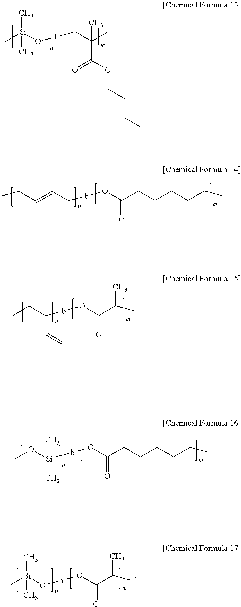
O(bCC(C)(C(OCCCC)=O)C)[Si](C)(C)C.C(bOC(CCCCCC)=O)C=CCC.C(bOC(C(C)C)=O)(CC)C=C.[Si](bOC(CCCCCC)=O)(OC)(C)C.O(bOC(C(C)C)=O)[Si](C)(C)C
